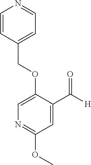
C(OC1=CN=C(OC)C=C1C([H])=O)C1=CC=NC=C1
